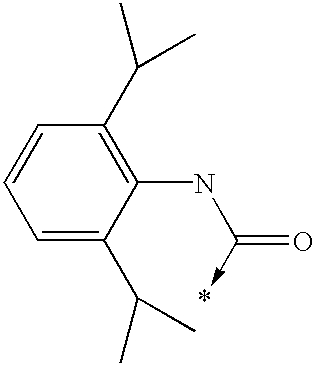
C1=C(C(C)C)C(NC(=O)->*)=C(C(C)C)C=C1
